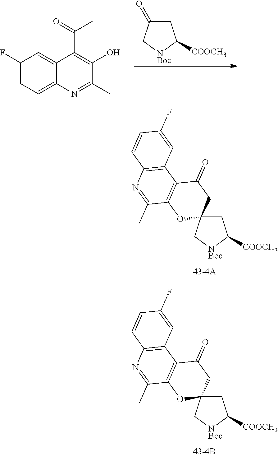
C1C(=O)C[NBoc]C1[COOCH3].C1(F)=CC=C2C(=C1)C(C(=O)C)=C(O)C(C)=N2.C1C2(C[NBoc]C1[COOCH3])CC(=O)C1=C(O2)C(C)=NC2=C1C=C(F)C=C2.C1C2(C[NBoc]C1[COOCH3])CC(=O)C1=C(O2)C(C)=NC2=C1C=C(F)C=C2
